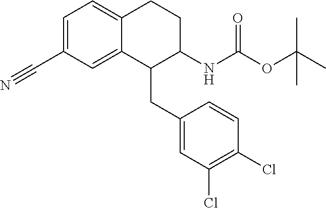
C1=C(C#N)C=C2C(=C1)CCC(NC(OC(C)(C)C)=O)C2CC1=CC(Cl)=C(Cl)C=C1
